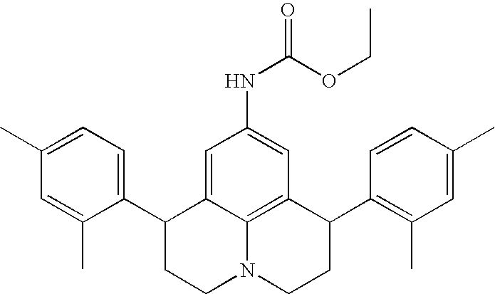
C1(C)=CC=C(C2CCN3C4=C(C(C5=C(C)C=C(C)C=C5)CC3)C=C(NC(=O)OCC)C=C24)C(C)=C1
